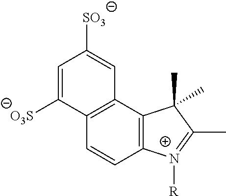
C12=C(C3=C(C=C1)C([O3S])=CC([SO3])=C3)C(C)(C)C(C)=[N+]2[R]
